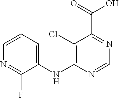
C1(Cl)=C(NC2=CC=CN=C2F)N=CN=C1C(=O)O
